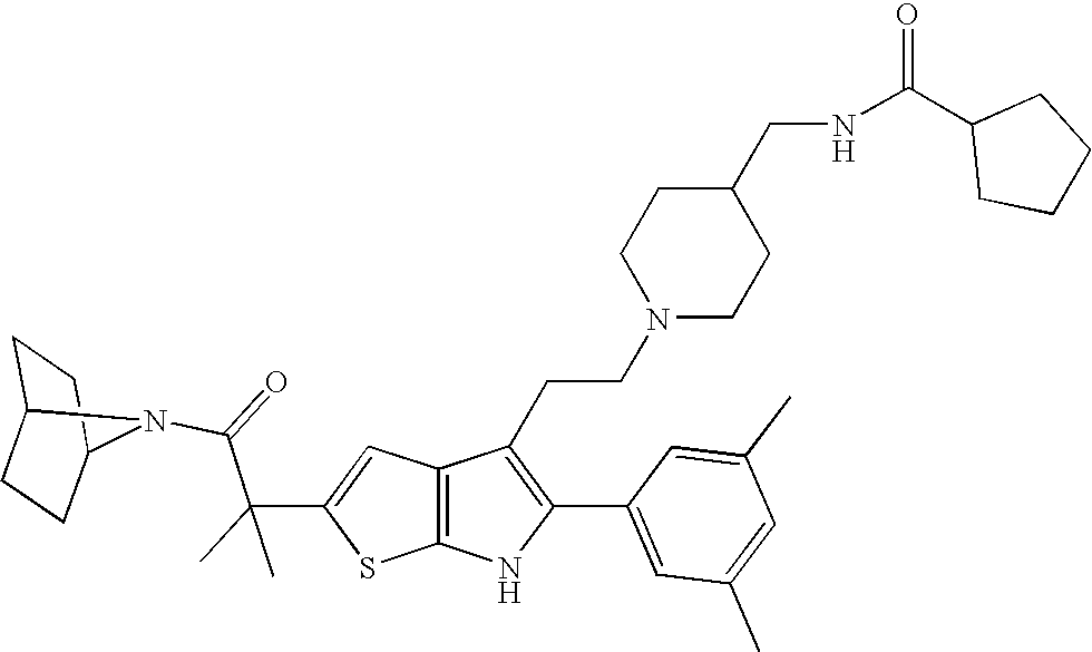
C1C2CCC(C1)N2C(=O)C(C1=CC2=C(S1)NC(C1=CC(C)=CC(C)=C1)=C2CCN1CCC(CNC(C2CCCC2)=O)CC1)(C)C
